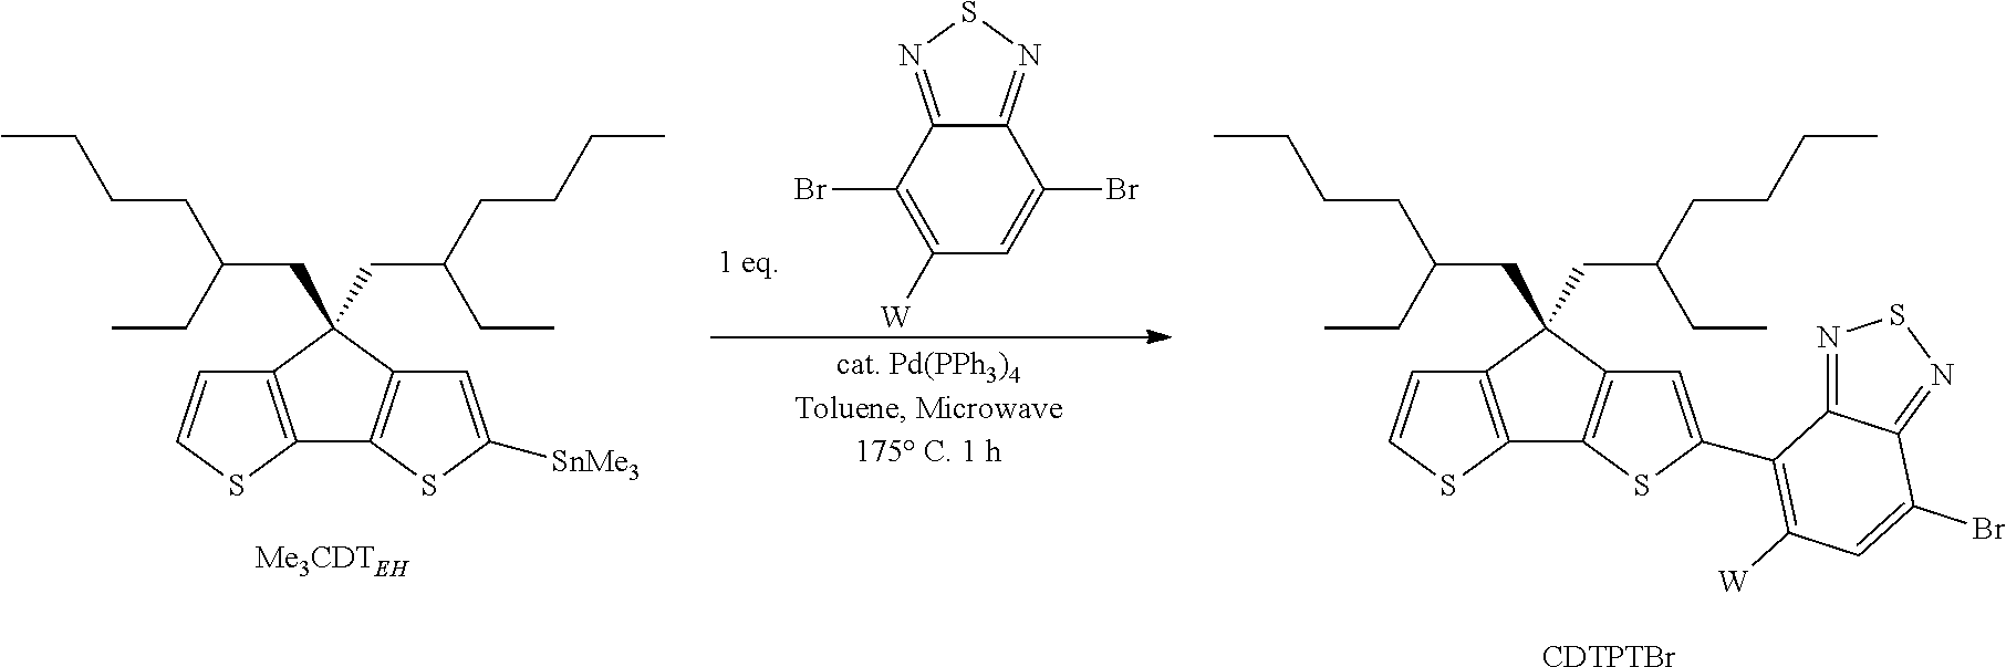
C1(Br)=C([W])C=C(Br)C2=NSN=C12.C12=C(C(CC(CCCC)CC)(CC(CCCC)CC)C3=C1SC([SnMe3])=C3)C=CS2.C12=C(C(CC(CCCC)CC)(CC(CCCC)CC)C3=C1SC(C1=C([W])C=C(Br)C4=NSN=C41)=C3)C=CS2.[CDTPTBr]
